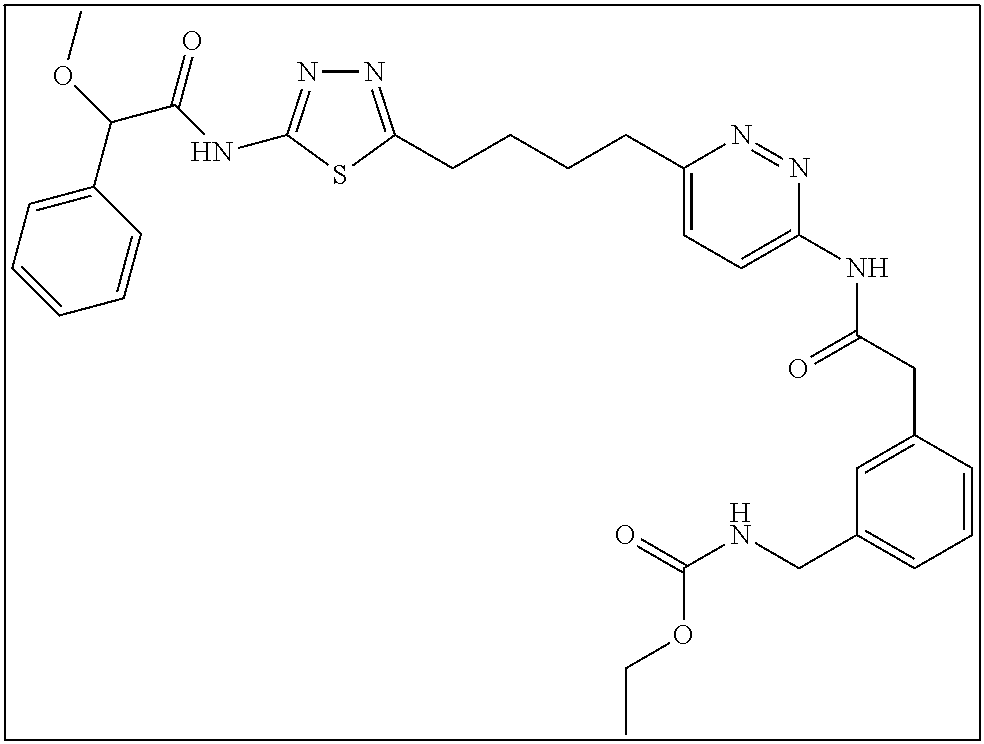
N1=C(CCCCC2=CC=C(NC(CC3=CC(CNC(=O)OCC)=CC=C3)=O)N=N2)SC(NC(C(OC)C2=CC=CC=C2)=O)=N1
